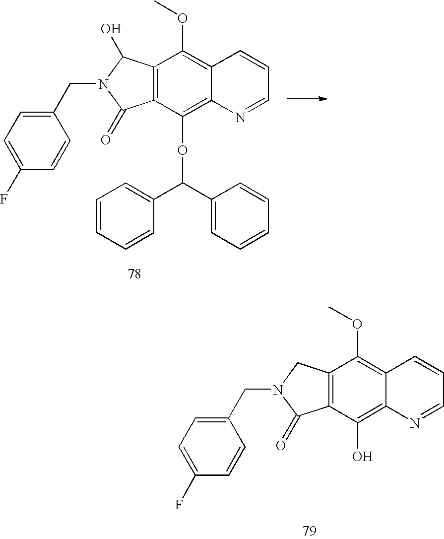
C12=C(C(O)N(CC3=CC=C(F)C=C3)C1=O)C(OC)=C1C(=C2OC(C2=CC=CC=C2)C2=CC=CC=C2)N=CC=C1.C12=C(CN(CC3=CC=C(F)C=C3)C1=O)C(OC)=C1C(=C2O)N=CC=C1
